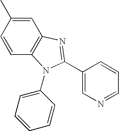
C1=CC(C)=CC2=C1N(C1=CC=CC=C1)C(C1=CN=CC=C1)=N2
